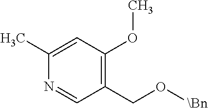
C1(CO[\Bn])=C(OC)C=C(C)N=C1
